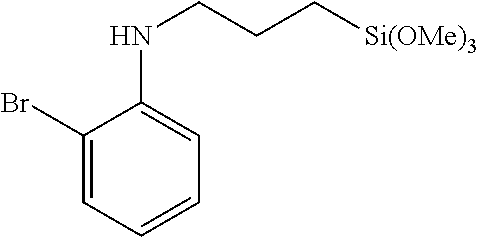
C1(Br)=CC=CC=C1NCCC[Si(OMe)3]
